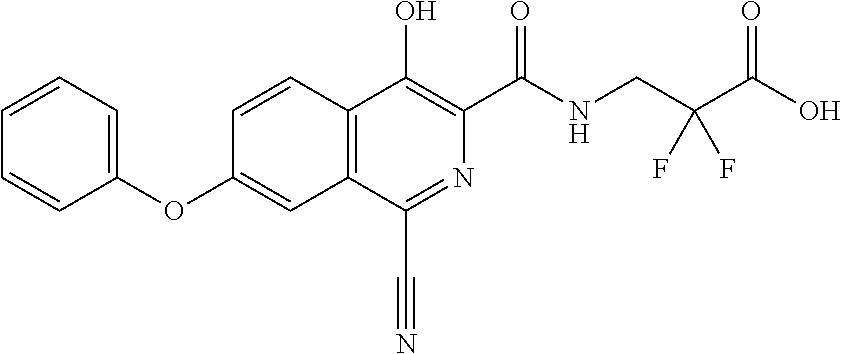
C1(OC2=CC3=C(C=C2)C(O)=C(C(NCC(C(O)=O)(F)F)=O)N=C3C#N)=CC=CC=C1
